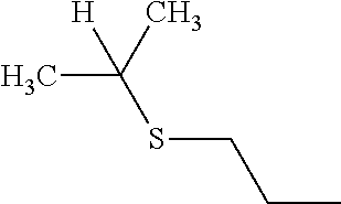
C(C)CSC(C)([H])C
